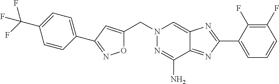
C(N1N=C(N)C2=NC(C3=CC=CC(F)=C3F)=NC2=C1)C1=CC(C2=CC=C(C(F)(F)F)C=C2)=NO1
